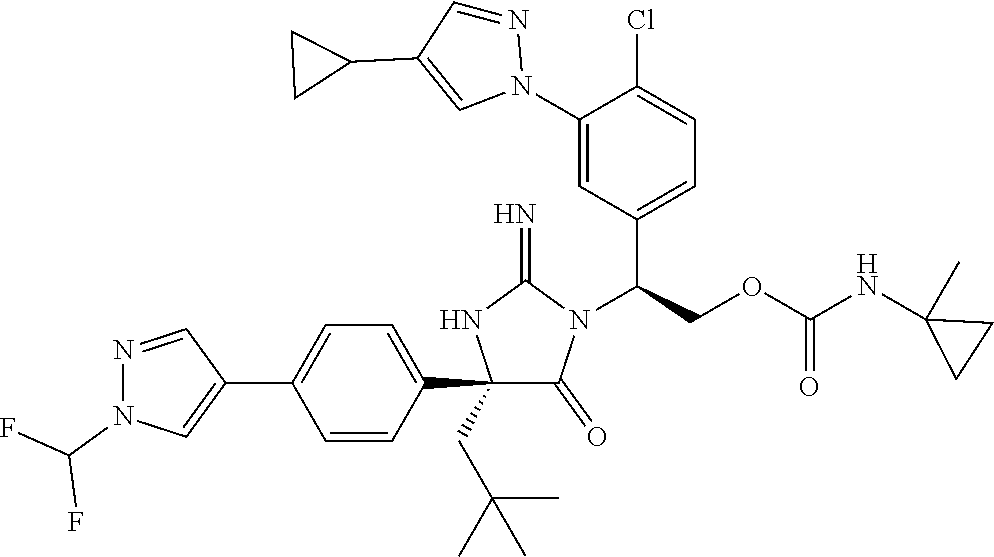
C1(C2=CC=C(C3=CN(C(F)F)N=C3)C=C2)(CC(C)(C)C)C(=O)N(C(COC(NC2(C)CC2)=O)C2=CC=C(Cl)C(N3N=CC(C4CC4)=C3)=C2)C(=N)N1
